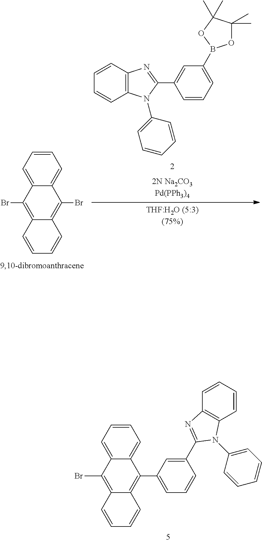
C1=CC=C2C(=C1)C(C1=CC=CC(C3=NC4=C(C=CC=C4)N3C3=CC=CC=C3)=C1)=C1C(=C2Br)C=CC=C1.C12=C(C=CC=C1)N=C(C1=CC(B3OC(C)(C)C(C)(C)O3)=CC=C1)N2C1=CC=CC=C1.C1=CC=C2C(=C1)C(Br)=C1C(=C2Br)C=CC=C1
